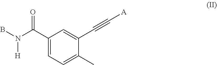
C1(C(N(B)[H])=O)=CC=C(C)C(C#C[A])=C1
